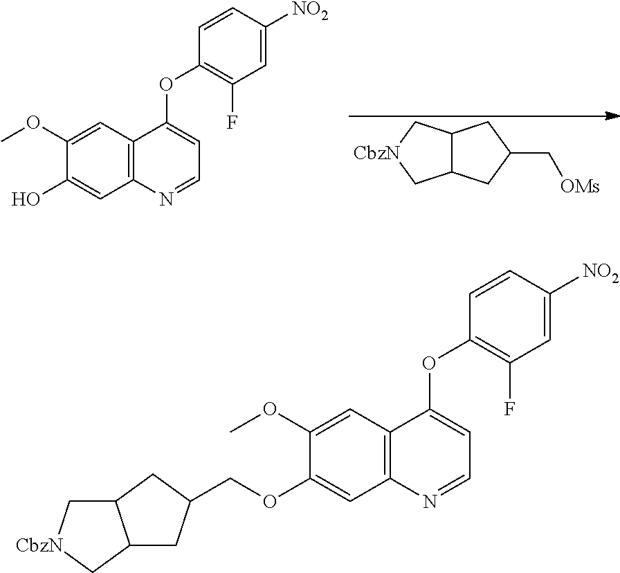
C12C(CC(C[OMs])C1)C[CbzN]C2.C12=C(C=C(OC)C(O)=C1)C(OC1=C(F)C=C([NO2])C=C1)=CC=N2.C12=C(C=C(OC)C(OCC3CC4C(C3)C[CbzN]C4)=C1)C(OC1=C(F)C=C([NO2])C=C1)=CC=N2
